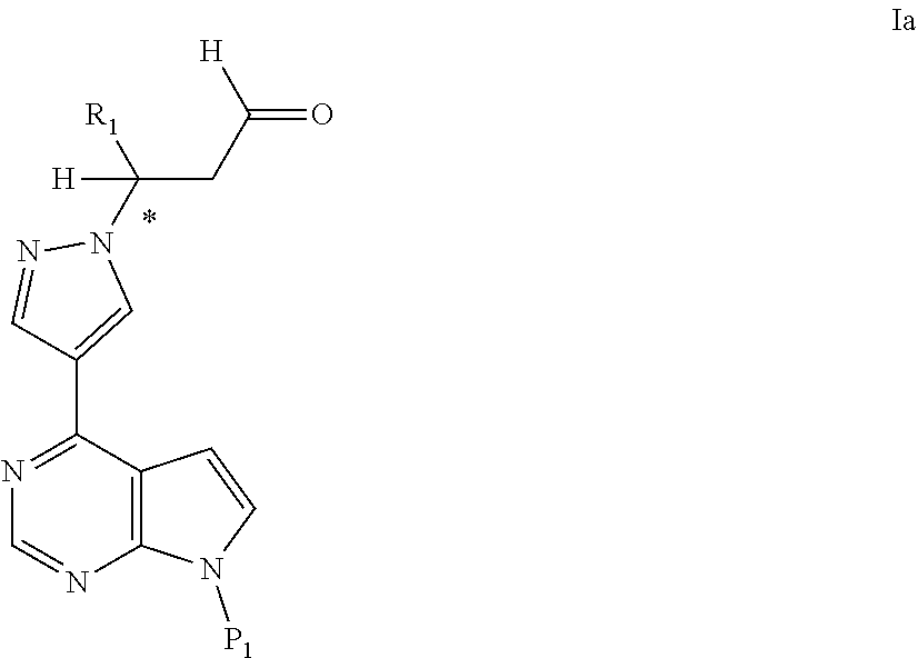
C12=C(N=CN=C1C1=CN(C(CC(=O)[H])([R1])[H])N=C1)N([P1])C=C2
